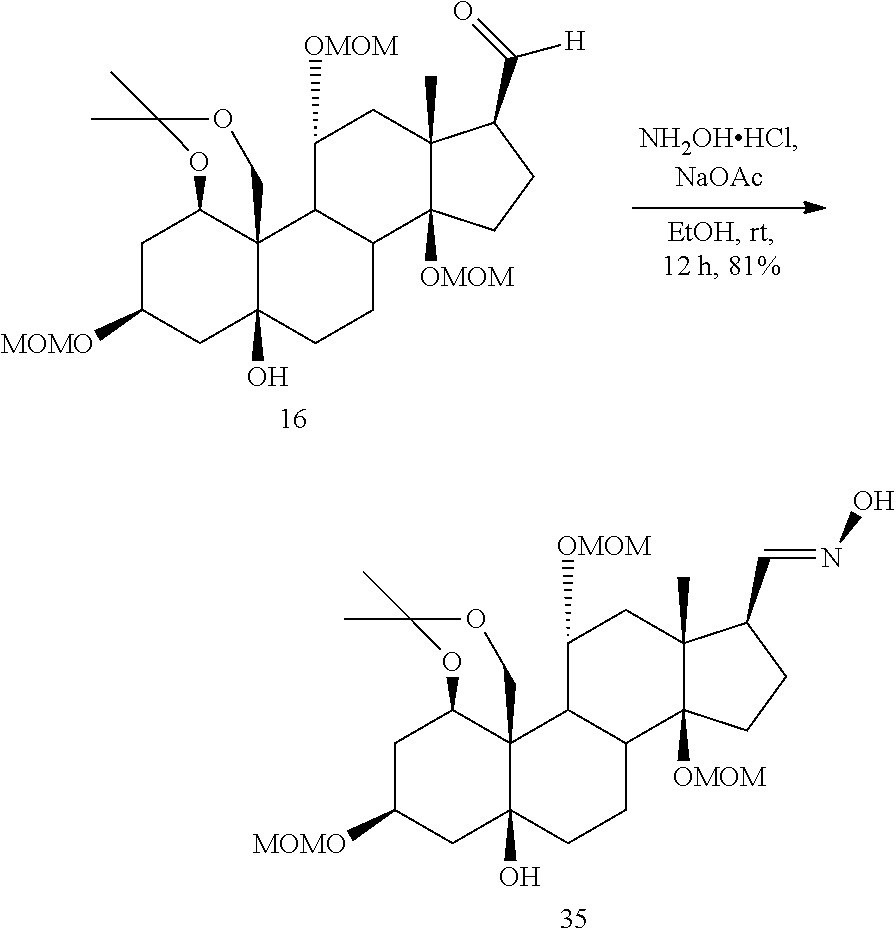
C1C([MOMO])CC2(O)C3(C1OC(C)(C)OC3)C1C(CC2)C2([OMOM])C(C)(CC1[OMOM])C(C(=O)[H])CC2.C1C([MOMO])CC2(O)C3(C1OC(C)(C)OC3)C1C(CC2)C2([OMOM])C(C)(CC1[OMOM])C(C=NO)CC2
